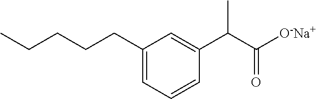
C1(CCCCC)=CC=CC(C(C([O-Na+])=O)C)=C1
